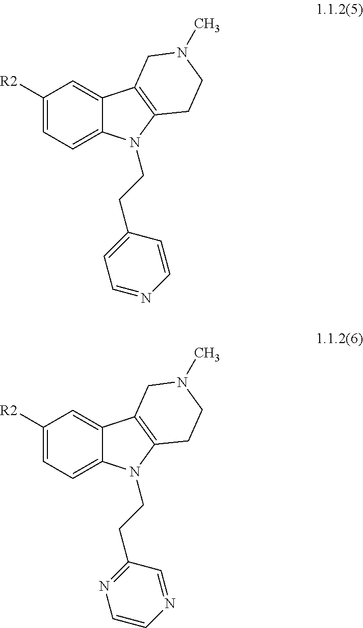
C1([R2])=CC=C2C(=C1)C1=C(N2CCC2=CC=NC=C2)CCN(C)C1.C1([R2])=CC=C2C(=C1)C1=C(N2CCC2=NC=CN=C2)CCN(C)C1
